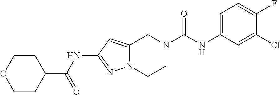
N(C1=NN2C(=C1)CN(C(NC1=CC=C(F)C(Cl)=C1)=O)CC2)C(C1CCOCC1)=O
